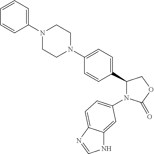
N1(C2=CC=C3C(=C2)NC=N3)C(=O)OCC1C1=CC=C(N2CCN(C3=CC=CC=C3)CC2)C=C1
